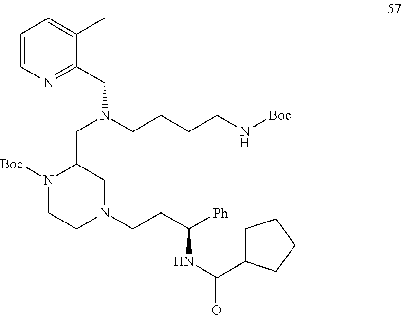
C1CN(CCC([Ph])NC(=O)C2CCCC2)CC(CN(CC2=NC=CC=C2C)CCCCN[Boc])N1[Boc]
